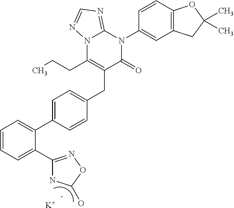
C1=C(C2=CC=CC=C2C2=NOC(O)N2)C=CC(CC2=C(CCC)N3C(=NC=N3)N(C3=CC4=C(C=C3)OC(C)(C)C4)C2=O)=C1.[K]
